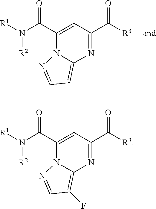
N1=C(C(=O)[R3])C=C(C(N([R2])[R1])=O)N2C1=CC=N2.N1=C(C(=O)[R3])C=C(C(N([R2])[R1])=O)N2C1=C(F)C=N2
